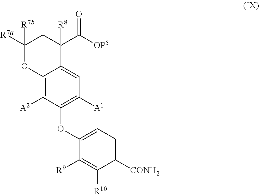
C1([R7a])([R7b])OC2=C([A2])C(OC3=CC=C([CONH2])C([R10])=C3[R9])=C([A1])C=C2C([R8])(C([OP5])=O)C1
